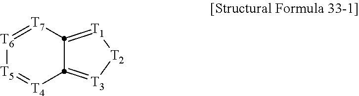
[T6]1=[T7]C2=[T1][T2][T3]=C2[T4]=[T5]1
